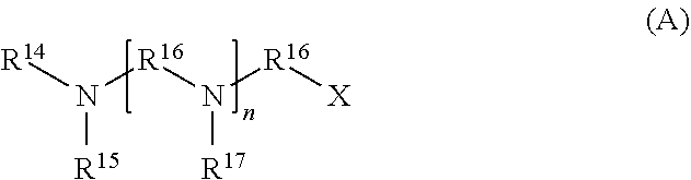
[R14]N([R16]N([R16][X])[R17])[R15]
